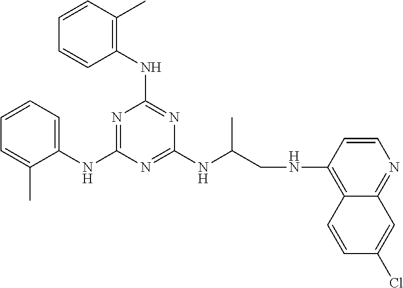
N1=C(NC2=CC=CC=C2C)N=C(NC(CNC2=C3C(=NC=C2)C=C(Cl)C=C3)C)N=C1NC1=C(C)C=CC=C1
